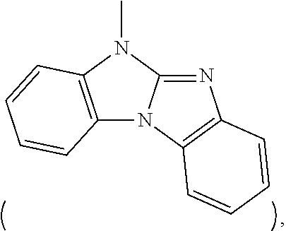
N1=C2N(C3=C1C=CC=C3)C1=C(N2C)C=CC=C1
